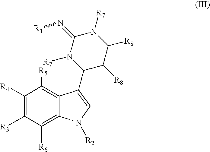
C1([R4])=C([R3])C([R6])=C2C(=C1[R5])C(C1C([R8])C([R8])N([R7])C(=N[R1])N1[R7])=CN2[R2]
